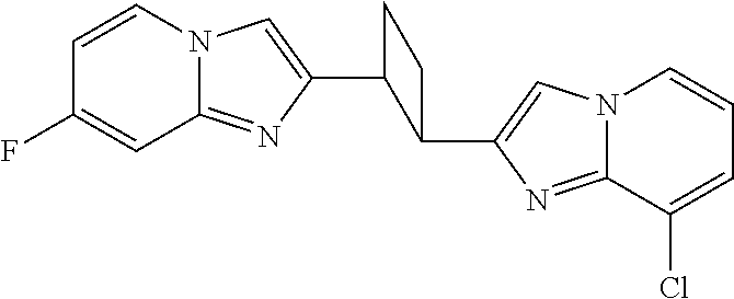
C12=NC(C3C(C4=CN5C(=N4)C(Cl)=CC=C5)CC3)=CN1C=CC(F)=C2
